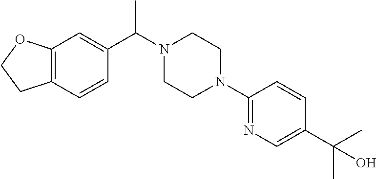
C12=C(C=CC(C(N3CCN(C4=NC=C(C(O)(C)C)C=C4)CC3)C)=C1)CCO2
